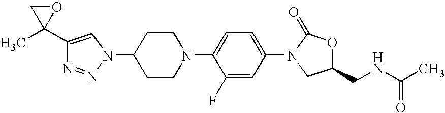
C1(C2(C)CO2)=CN(C2CCN(C3=CC=C(N4CC(CNC(C)=O)OC4=O)C=C3F)CC2)N=N1
